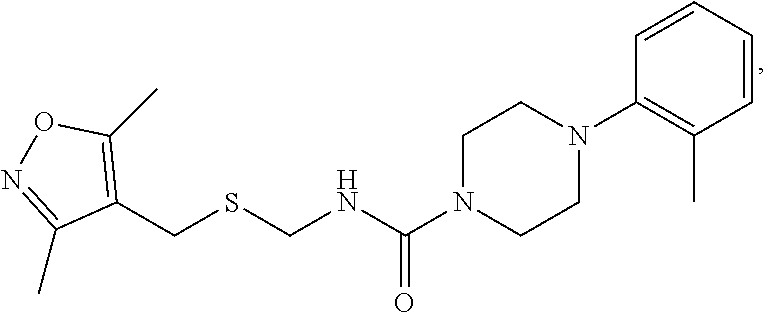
C(NCSCC1=C(C)ON=C1C)(N1CCN(C2=C(C)C=CC=C2)CC1)=O
